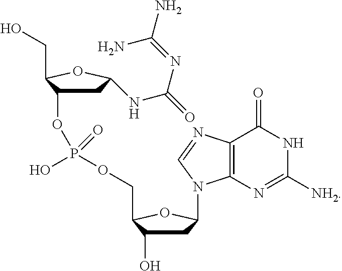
P(OCC1C(O)CC(N2C3=C(C(=O)NC([NH2])=N3)N=C2)O1)(O)(OC1CC(NC(=O)N=C(N)N)OC1CO)=O
